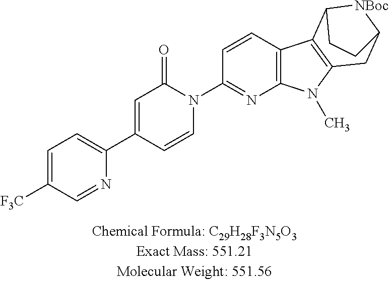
C1=C([F3C])C=NC(C2=CC(=O)N(C3=NC4=C(C=C3)C3=C(N4C)CC4[NBoc]C3CC4)C=C2)=C1
